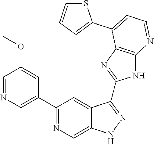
C1(C2=NC=C3C(=C2)C(C2=NC4=C(N2)N=CC=C4C2=CC=CS2)=NN3)=CN=CC(OC)=C1
